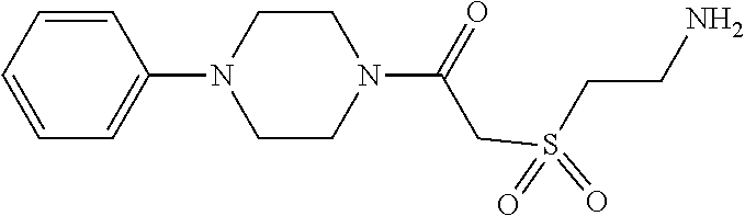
C1CN(C2=CC=CC=C2)CCN1C(=O)CS(=O)(=O)CCN
